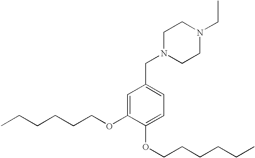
N1(CC2=CC=C(OCCCCCC)C(OCCCCCC)=C2)CCN(CC)CC1
